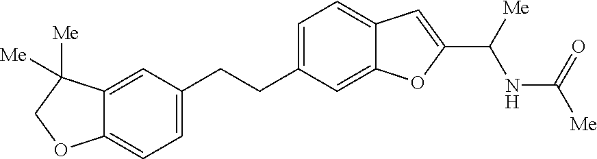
C1=C(CCC2=CC=C3C(=C2)OC(C([Me])NC([Me])=O)=C3)C=C2C(=C1)OCC2([Me])[Me]
